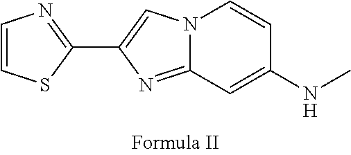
N12C(=NC(C3=NC=CS3)=C1)C=C(NC)C=C2
